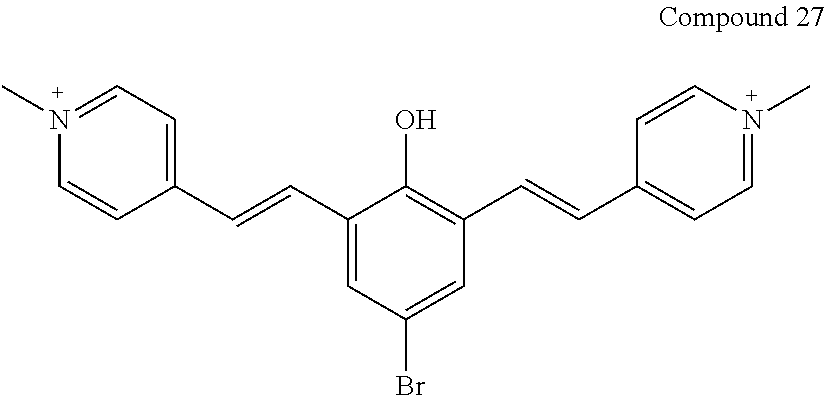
C1=N(C)C=CC(C=CC2=CC(Br)=CC(C=CC3=CC=N(C)C=C3)=C2O)=C1
